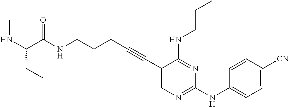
C1(C#CCCCNC(=O)C(NC)CC)=CN=C(NC2=CC=C([CN])C=C2)N=C1NCCC
